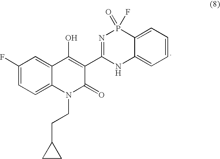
C1(F)=CC=C2C(=C1)C(O)=C(C1=NP(=O)(F)C3=CC=CC=C3N1)C(=O)N2CCC1CC1
